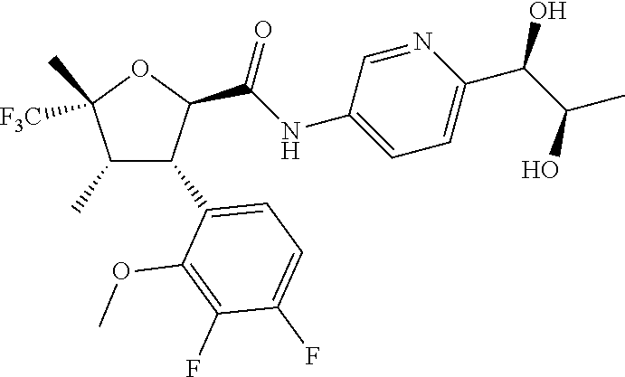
C1(C)C(C2=CC=C(F)C(F)=C2OC)C(C(NC2=CC=C(C(C(C)O)O)N=C2)=O)OC1(C)[F3C]
